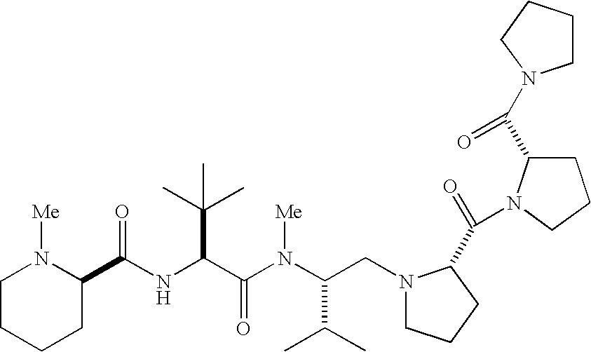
N(C(C(N(C(C(C)C)CN1CCCC1C(=O)N1C(C(=O)N2CCCC2)CCC1)[Me])=O)C(C)(C)C)C(=O)C1N([Me])CCCC1
